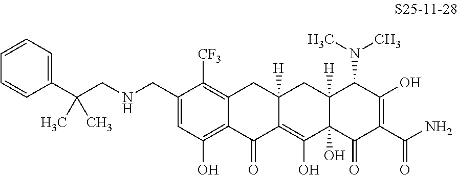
C1=C(CNCC(C)(C)C2=CC=CC=C2)C([CF3])=C2C(=C1O)C(=O)C1=C(O)C3(O)C([H])(CC1([H])C2)C(N(C)C)C(O)=C(C(N)=O)C3=O
